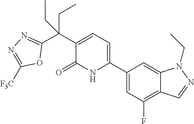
C1(C2=CC=C(C(C3=NN=C([F3C])O3)(CC)CC)C(=O)N2)=CC(F)=C2C(=C1)N(CC)N=C2
